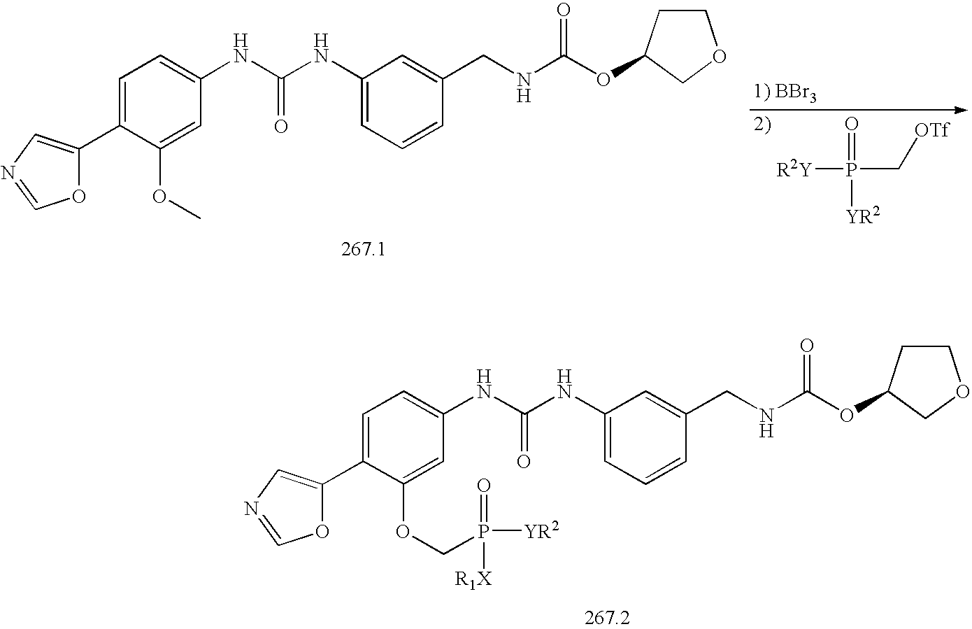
O1C(C2=CC=C(NC(NC3=CC=CC(CNC(=O)OC4CCOC4)=C3)=O)C=C2OC)=CN=C1.[R2Y]P(C[OTf])(=O)[YR2].O1C(C2=CC=C(NC(NC3=CC=CC(CNC(=O)OC4CCOC4)=C3)=O)C=C2OCP([YR2])([R1X])=O)=CN=C1
